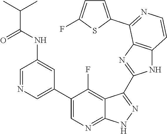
C1=NC=C(C2=CN=C3C(=C2F)C(C2=NC4=C(N2)C=CN=C4C2=CC=C(F)S2)=N[N H]3)C=C1NC(C(C)C)=O
